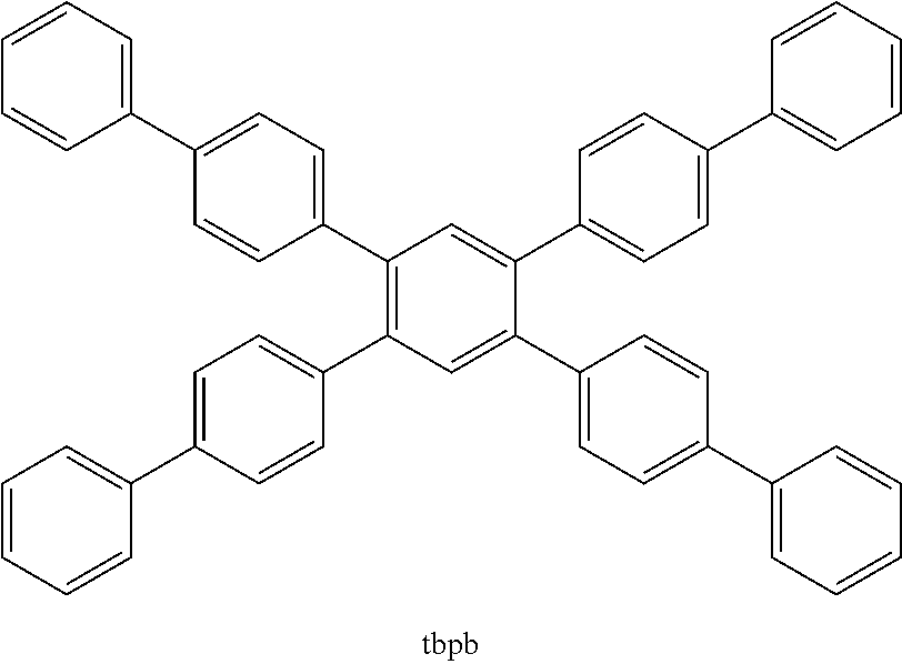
C1(C2=CC=CC=C2)=CC=C(C2=C(C3=CC=C(C4=CC=CC=C4)C=C3)C=C(C3=CC=C(C4=CC=CC=C4)C=C3)C(C3=CC=C(C4=CC=CC=C4)C=C3)=C2)C=C1
